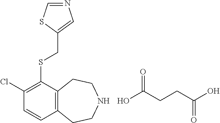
C1(Cl)=C(SCC2=CN=CS2)C2=C(C=C1)CCNCC2.OC(CCC(O)=O)=O
